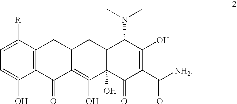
C1=C(O)C2=C(C([R])=C1)CC1C(=C(O)C3(O)C(C1)C(N(C)C)C(O)=C(C([NH2])=O)C3=O)C2=O
